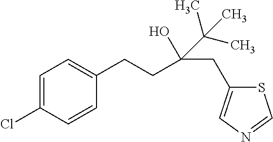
C(C(CCC1=CC=C(Cl)C=C1)(O)C(C)(C)C)C1=CN=CS1
